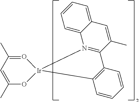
C1(C)=O[Ir]2(OC(C)=C1)C1=C(C3=N2C2=CC=CC=C2C=C3C)C=CC=C1
